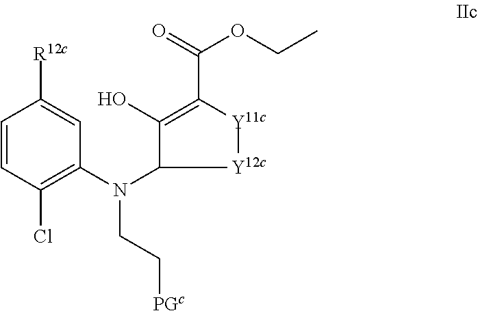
C1=C([R12c])C=CC(Cl)=C1N(C1[Y12c][Y11c]C(C(OCC)=O)=C1O)CC[PGc]
